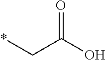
*CC(O)=O
